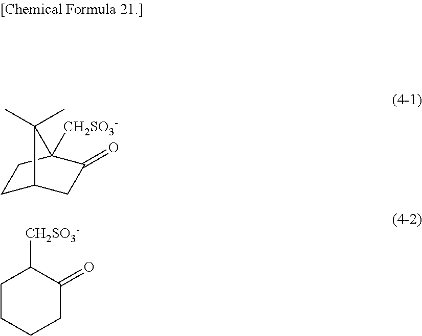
C1C2CC(=O)C([CH2SO3-])(C1)C2(C)C.C1CCCC(=O)C1[CH2SO3-]
